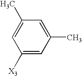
C1([X3])=CC(C)=CC(C)=C1
